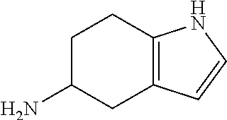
C1C(N)CC2=C(C1)NC=C2
